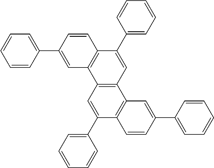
C12=C(C=C(C3=CC=CC=C3)C3=C1C=C(C1=CC=CC=C1)C=C3)C1=C(C(C3=CC=CC=C3)=C2)C=CC(C2=CC=CC=C2)=C1
